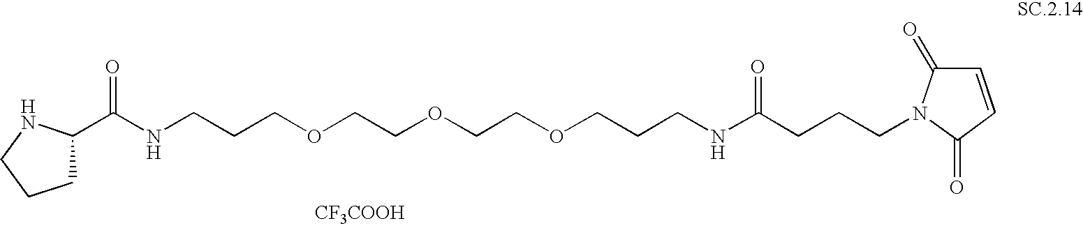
[CF3COOH].N(CCCOCCOCCOCCCNC(CCCN1C(=O)C=CC1=O)=O)C(=O)C1CCCN1
